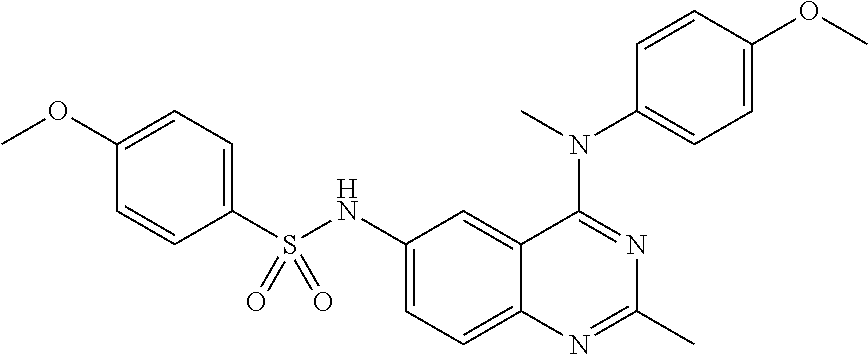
C1(NS(C2=CC=C(OC)C=C2)(=O)=O)=CC=C2C(=C1)C(N(C)C1=CC=C(OC)C=C1)=NC(C)=N2
